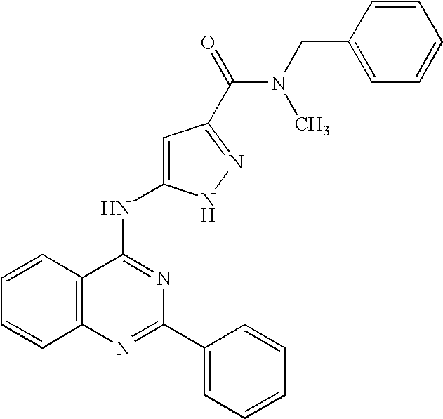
C12=C(N=C(C3=CC=CC=C3)N=C1NC1=CC(C(=O)N(C)CC3=CC=CC=C3)=NN1)C=CC=C2
